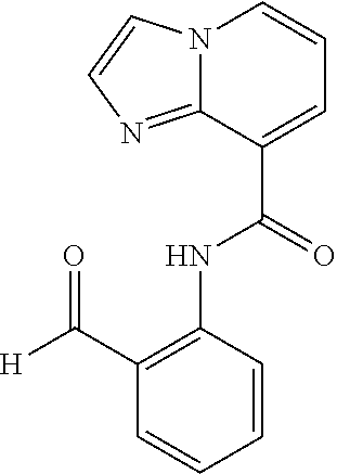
N12C(=NC=C1)C(C(NC1=C(C([H])=O)C=CC=C1)=O)=CC=C2
